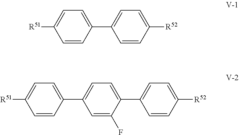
[R51]C1=CC=C(C2=CC=C([R52])C=C2)C=C1.[R51]C1=CC=C(C2=CC=C(C3=CC=C([R52])C=C3)C(F)=C2)C=C1
